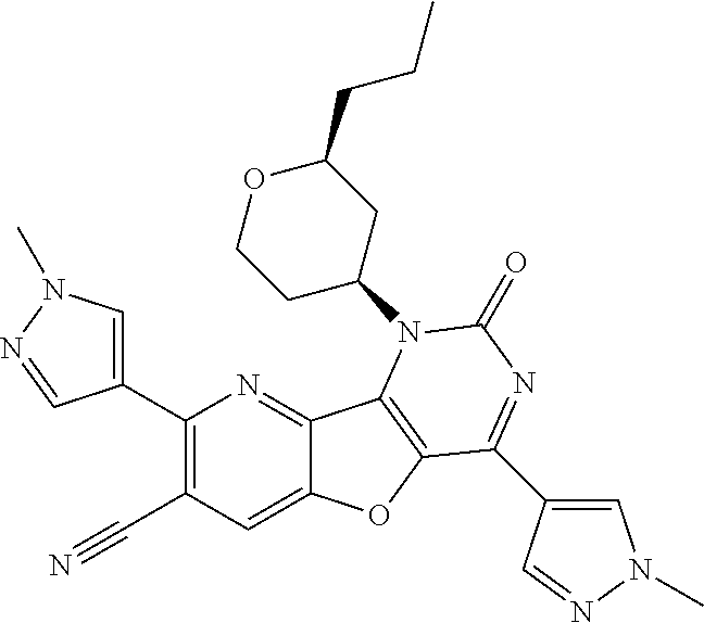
C1(C2=CN(C)N=C2)=C(C#N)C=C2C(=N1)C1=C(O2)C(C2=CN(C)N=C2)=NC(=O)N1C1CCOC(CCC)C1
